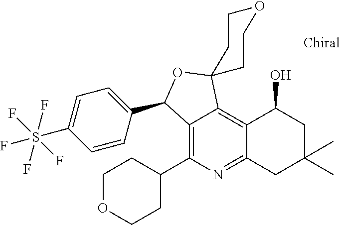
C12=C(C3CCOCC3)N=C3C(=C1C1(OC2C2=CC=C(S(F)(F)(F)(F)F)C=C2)CCOCC1)C(O)CC(C)(C)C3
